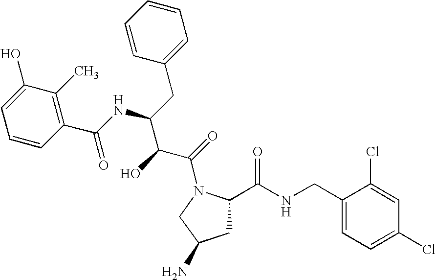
C1C(C(NCC2=CC=C(Cl)C=C2Cl)=O)N(C(=O)C(C(NC(C2=C(C)C(O)=CC=C2)=O)CC2=CC=CC=C2)O)CC1N
